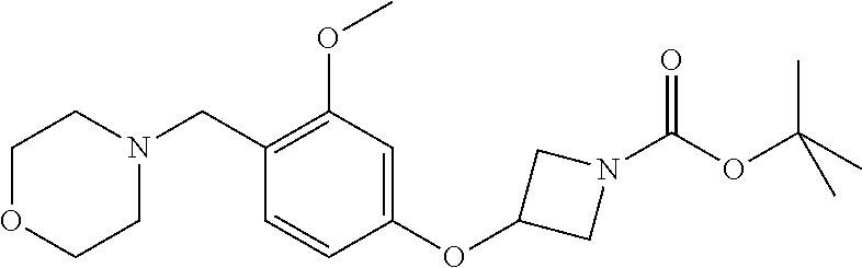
C1OCCN(CC2=C(OC)C=C(OC3CN(C(OC(C)(C)C)=O)C3)C=C2)C1
